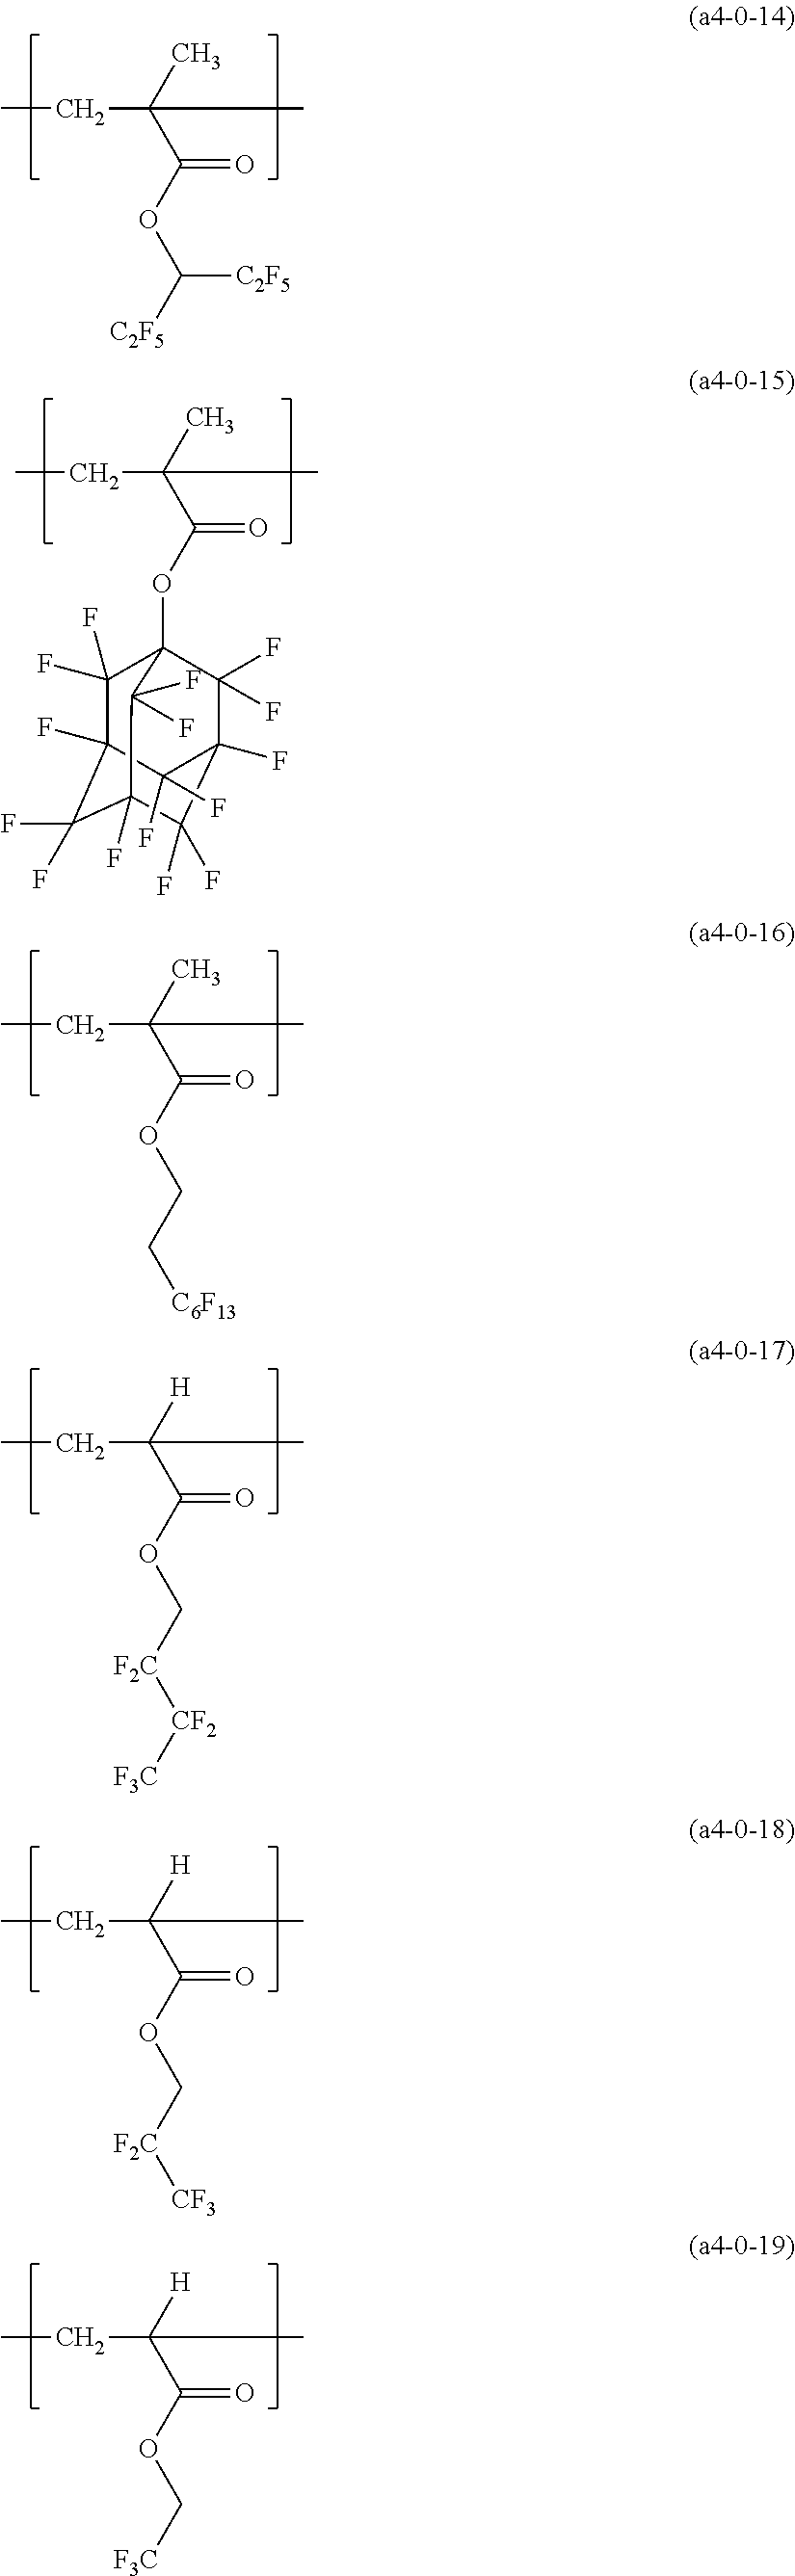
CCC(C(OC([C2F5])[C2F5])=O)(C)C.CCC(C(OC12C(F)(F)C3(F)C(F)(F)C(F)(C(F)(F)C(F)(C1(F)F)C3(F)F)C2(F)F)=O)(C)C.CCC(C(OCC[C6F13])=O)(C)C.CCC(C(OC[F2C][CF2][F3C])=O)([H])C.CCC(C(OC[F2C][CF3])=O)([H])C.CCC(C(OC[F3C])=O)([H])C
